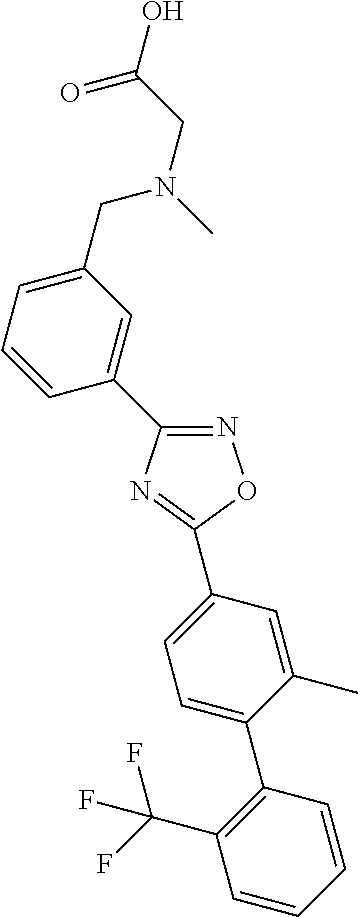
N1=C(C2=CC(CN(CC(O)=O)C)=CC=C2)N=C(C2=CC=C(C3=C(C(F)(F)F)C=CC=C3)C(C)=C2)O1
